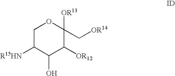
C1C([R15HN])C(O)C([OR12])C([OR13])(C[OR14])O1
